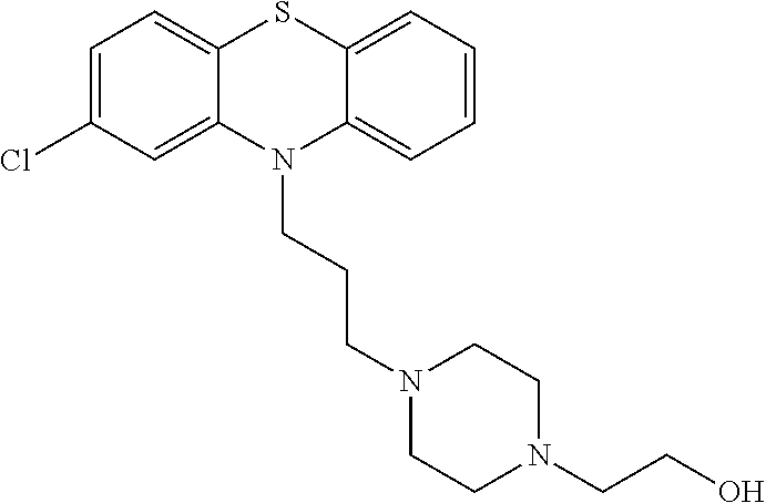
C12=CC(Cl)=CC=C1SC1=CC=CC=C1N2CCCN1CCN(CCO)CC1
